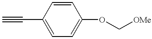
C1=CC(C#C)=CC=C1OC[OMe]
